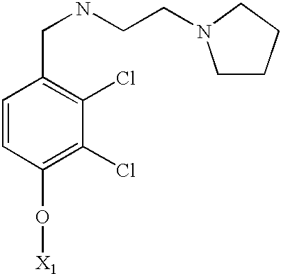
C1=CC(O[X1])=C(Cl)C(Cl)=C1CNCCN1CCCC1
